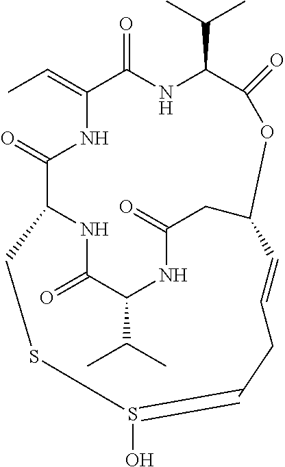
CC=C1C(=O)NC(C(C)C)C(=O)OC2CC(=O)NC(C(C)C)C(=O)NC(C(=O)N1)CSS(O)=CCC=C2
